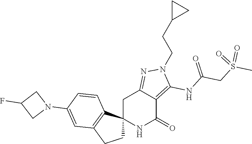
C12(NC(=O)C3=C(NC(CS(C)(=O)=O)=O)N(CCC4CC4)N=C3C1)CCC1=C2C=CC(N2CC(F)C2)=C1
